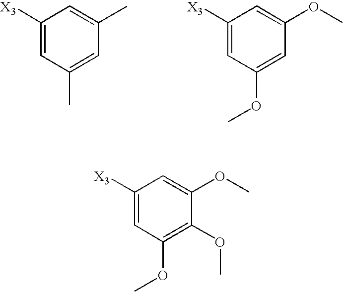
C1([X3])=CC(C)=CC(C)=C1.C1([X3])=CC(OC)=CC(OC)=C1.C1([X3])=CC(OC)=C(OC)C(OC)=C1
